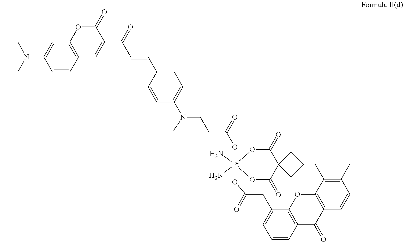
C(CCN(C)C1=CC=C(C=CC(C2=CC3=C(OC2=O)C=C(N(CC)CC)C=C3)=O)C=C1)(=O)O[Pt]1(N)(N)(OC(CC2=CC=CC3=C2OC2=C(C3=O)C=CC(C)=C2C)=O)OC(=O)C2(C(=O)O1)CCC2
